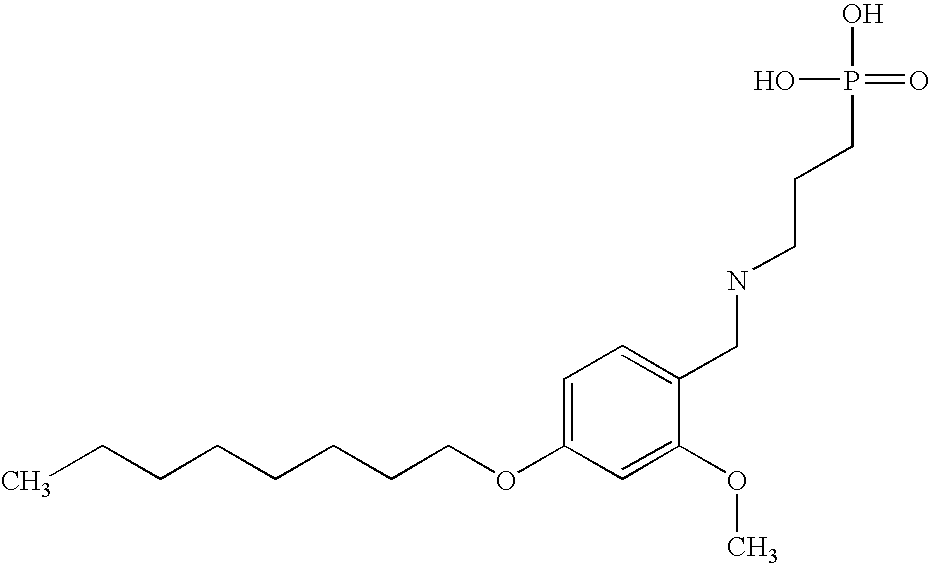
C(CCCCCCOC1=CC=C(CNCCCP(O)(O)=O)C(OC)=C1)C
